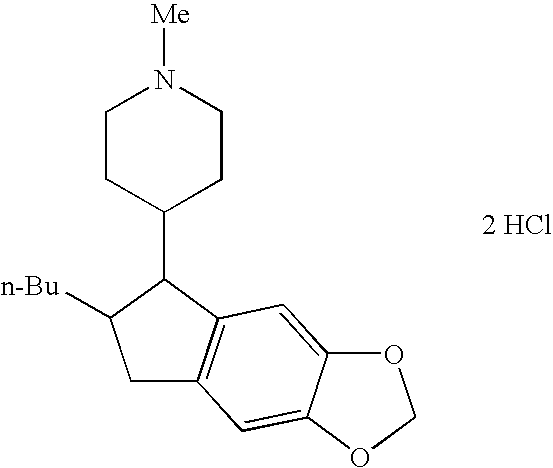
C1CC(C2C([n-Bu])CC3=C2C=C2C(=C3)OCO2)CCN1[Me].[ 2 HCl]
